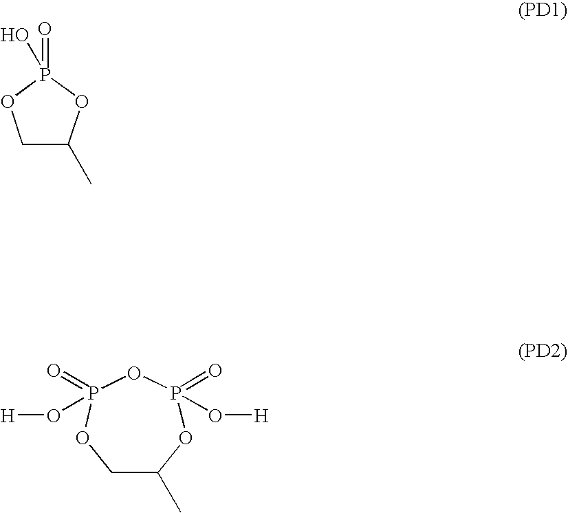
C1C(C)OP(=O)(O)O1.C1C(C)OP(=O)(O[H])OP(=O)(O[H])O1
